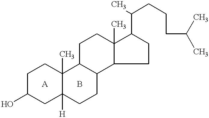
C1C(O)CC2([H])C(C)(C1)C1C(CC2)C2C(C)(CC1)C(C(CCCC(C)C)C)CC2.[A].B
